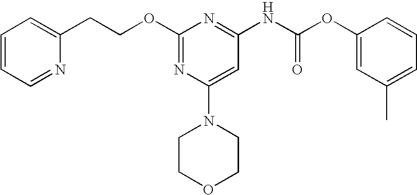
C1=CC=NC(CCOC2=NC(N3CCOCC3)=CC(NC(OC3=CC(C)=CC=C3)=O)=N2)=C1
